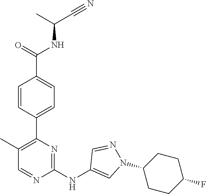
C(C(NC(C1=CC=C(C2=C(C)C=NC(NC3=CN(C4CCC(F)CC4)N=C3)=N2)C=C1)=O)C)#N
